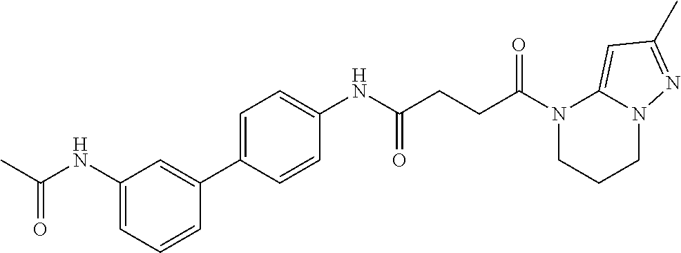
C1(NC(CCC(N2CCCN3C2=CC(C)=N3)=O)=O)=CC=C(C2=CC(NC(C)=O)=CC=C2)C=C1
